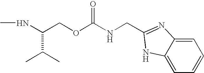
CNC(C(C)C)COC(NCC1=NC2=CC=CC=C2N1)=O
